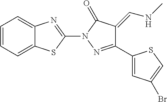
C12=CC=CC=C1SC(N1N=C(C3=CC(Br)=CS3)C(=CNC)C1=O)=N2
